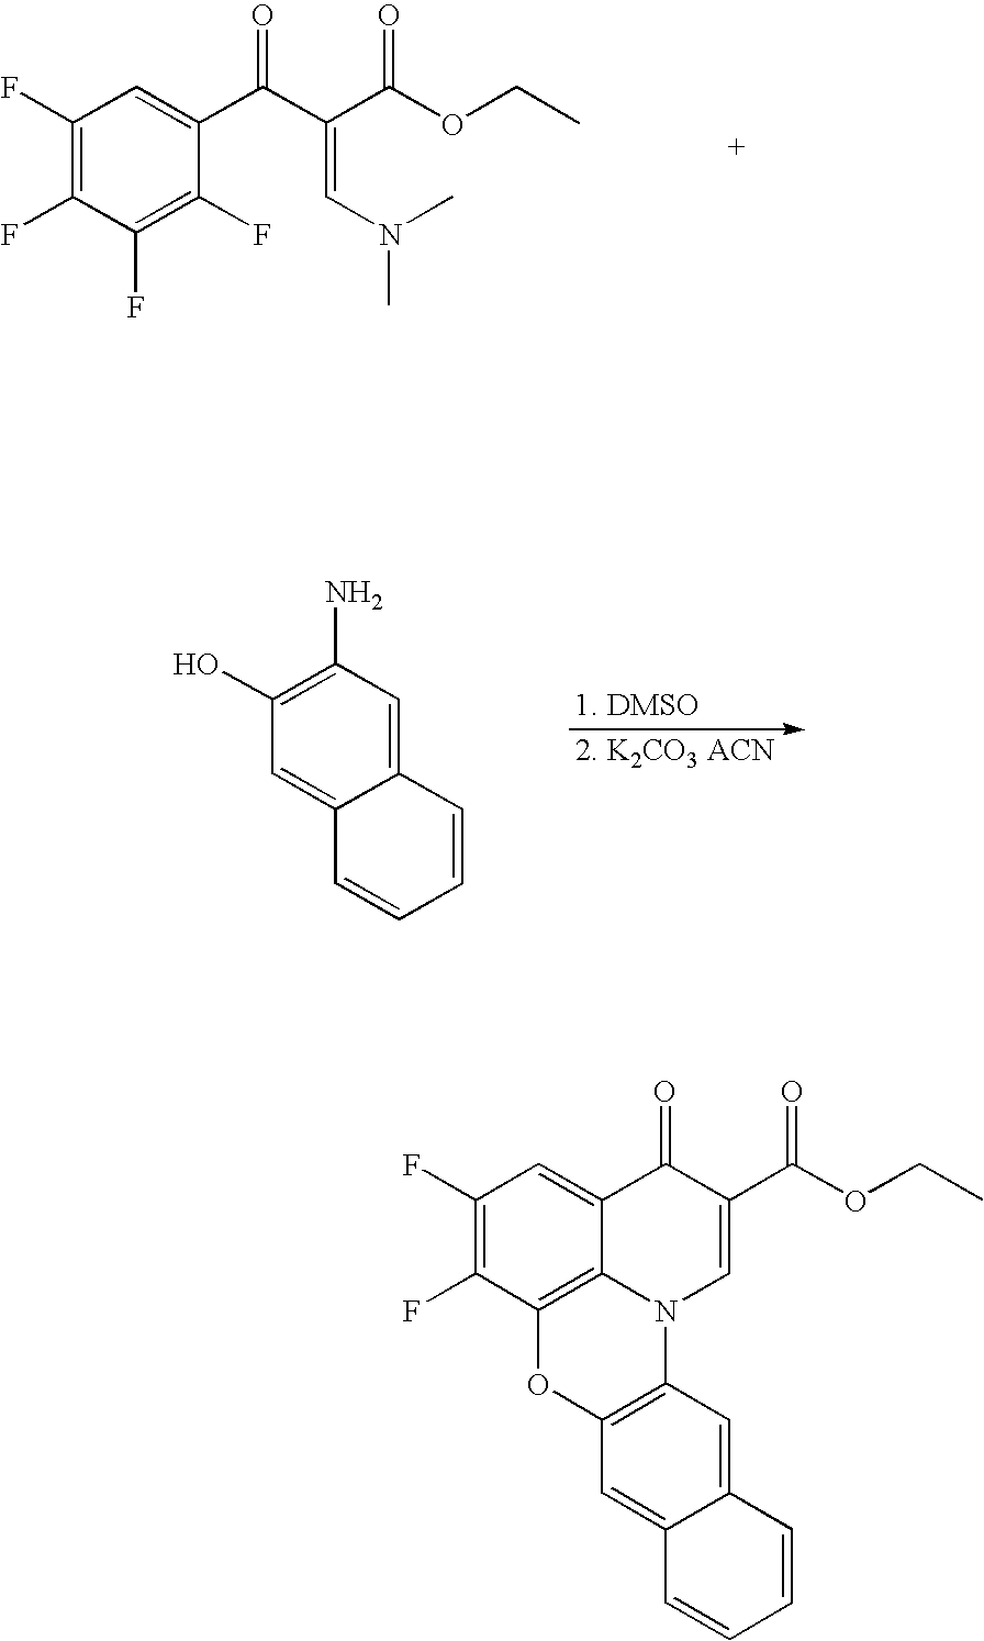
C1(F)=C(F)C2=C3C(=C1)C(=O)C(C(OCC)=O)=CN3C1=C(O2)C=C2C(=C1)C=CC=C2.C1(O)=C(N)C=C2C(=C1)C=CC=C2.C1(F)=C(F)C(F)=C(F)C(C(C(C(OCC)=O)=CN(C)C)=O)=C1
